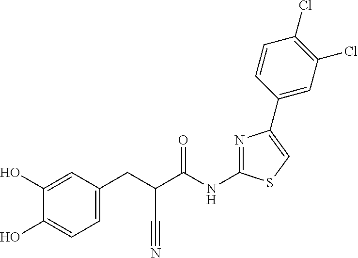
C1(O)=CC(CC(C(NC2=NC(C3=CC(Cl)=C(Cl)C=C3)=CS2)=O)C#N)=CC=C1O
